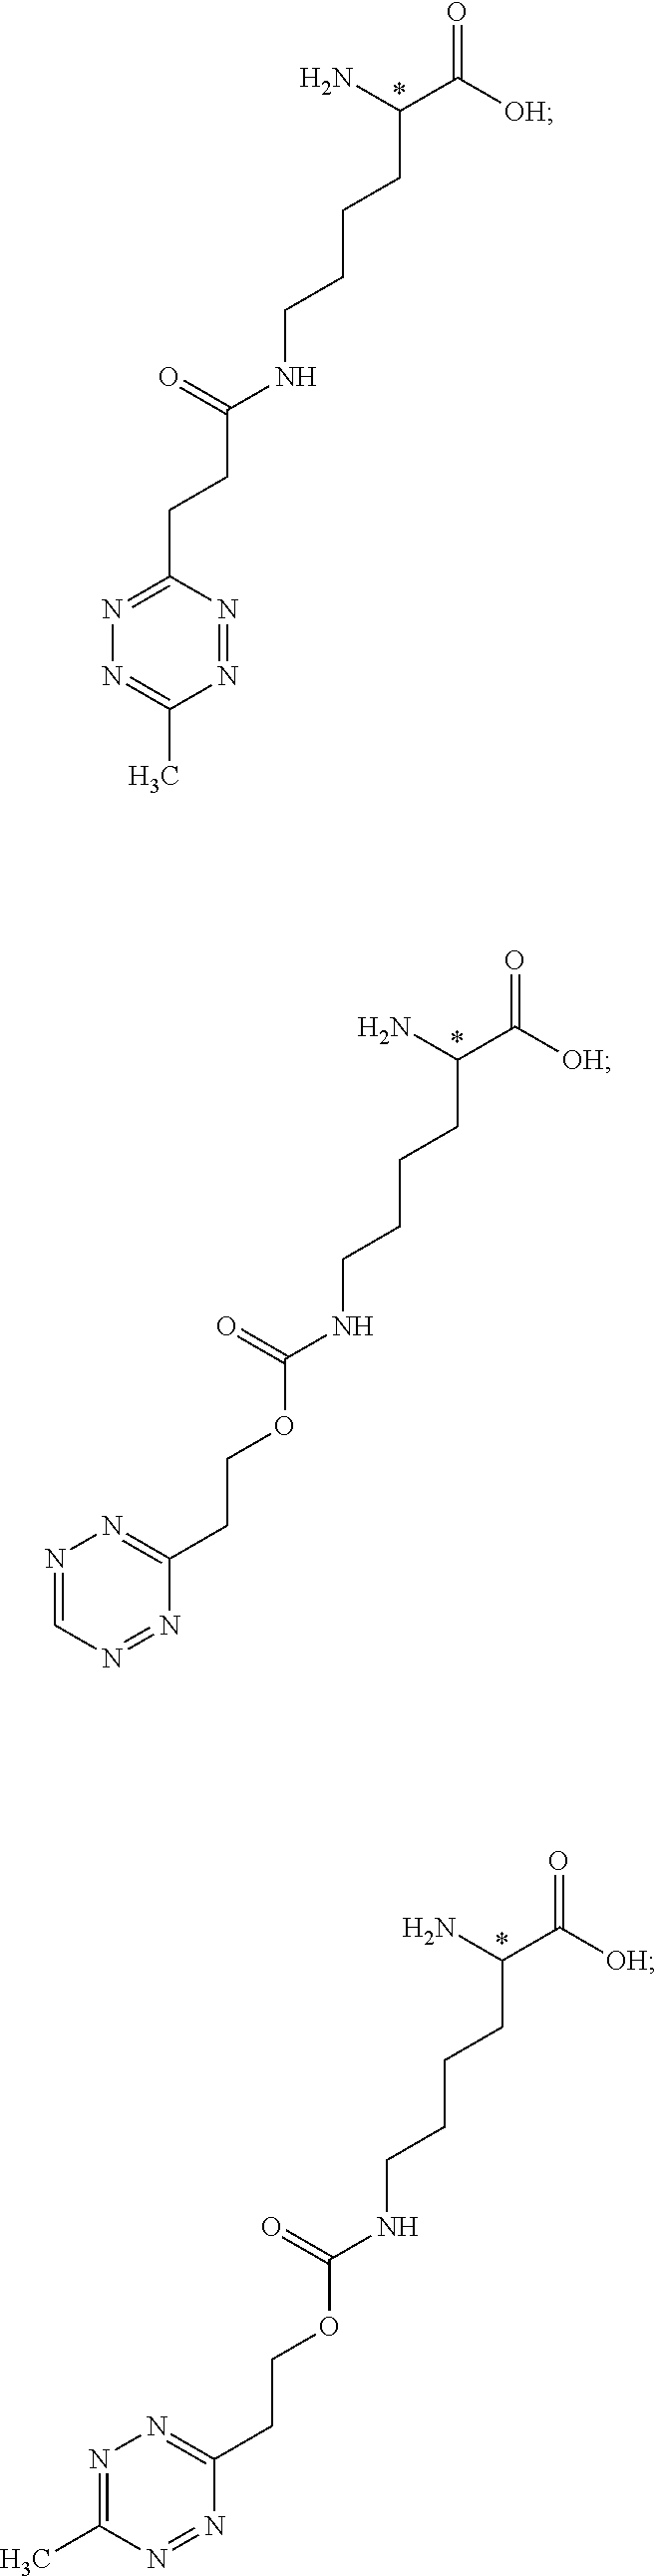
C1(CCC(NCCCCC(C([OH])=O)N)=O)=NN=C(C)N=N1.N1=CN=NC(CCOC(NCCCCC(C([OH])=O)N)=O)=N1.N1=C(C)N=NC(CCOC(NCCCCC(C([OH])=O)N)=O)=N1
